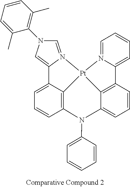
C1=C2C3=C(C=C1)N(C1=CC=CC=C1)C1=CC=CC4=C1[Pt]3(N1=CN(C3=C(C)C=CC=C3C)C=C21)N1=CC=CC=C41
